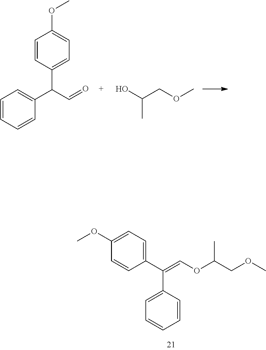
C1(OC)=CC=C(C(C2=CC=CC=C2)=COC(COC)C)C=C1.C1=CC=CC(C(C=O)C2=CC=C(OC)C=C2)=C1.OC(COC)C
